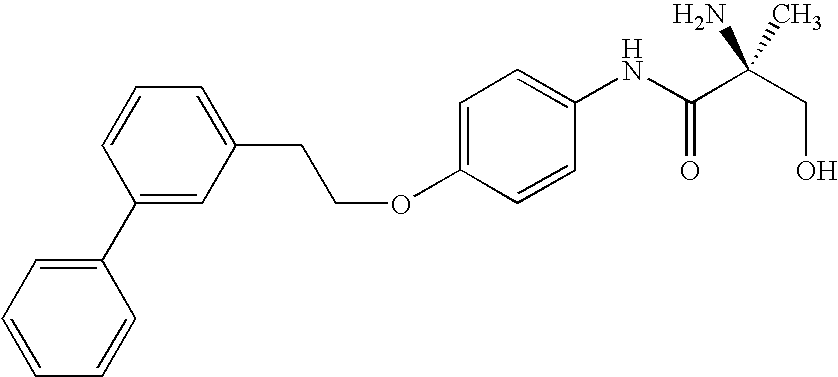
C1=CC=C(CCOC2=CC=C(NC(C(CO)(N)C)=O)C=C2)C=C1C1=CC=CC=C1
